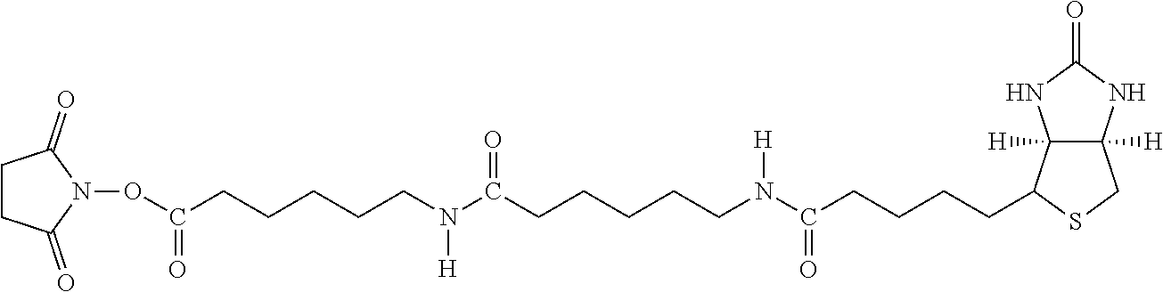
C12([H])C([H])(C(CCCCC(=O)N([H])CCCCCC(N(CCCCCC(ON3C(=O)CCC3=O)=O)[H])=O)SC1)NC(=O)N2
